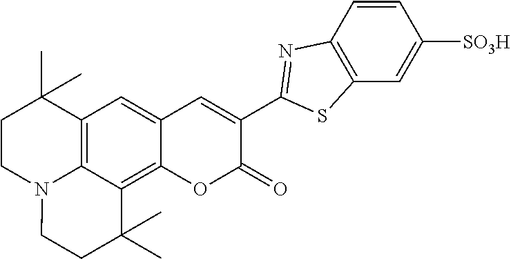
C12=C3C(=C4C(=C1)C=C(C1=NC5=C(C=C([SO3H])C=C5)S1)C(=O)O4)C(C)(C)CCN3CCC2(C)C
